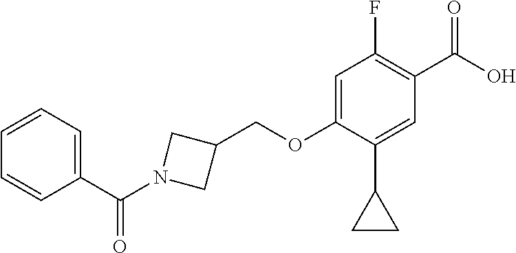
C1=CC=CC(C(N2CC(COC3=CC(F)=C(C(=O)O)C=C3C3CC3)C2)=O)=C1
